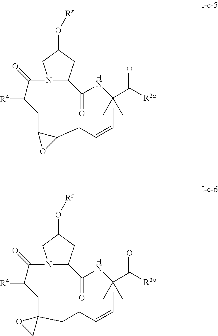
N1(C(=O)C([R4])CC2OC2CC=CC)C(C(NC2(C([R2a])=O)CC2)=O)CC(O[Rz])C1.N1(C(=O)C([R4])CC2(CCC=CC)OC2)C(C(NC2(C([R2a])=O)CC2)=O)CC(O[Rz])C1
